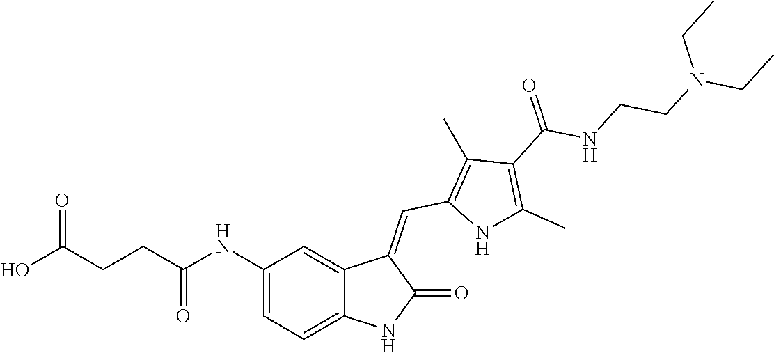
OC(CCC(NC1=CC=C2C(=C1)C(=CC1=C(C)C(C(=O)NCCN(CC)CC)=C(C)N1)C(=O)N2)=O)=O
